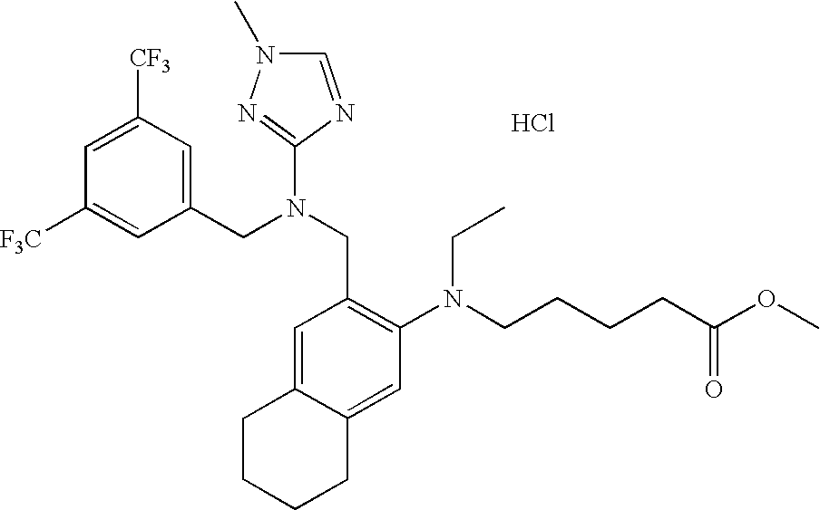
Cl.C1=C([CF3])C=C(CN(CC2=C(N(CCCCC(OC)=O)CC)C=C3C(=C2)CCCC3)C2=NN(C)C=N2)C=C1[F3C]
